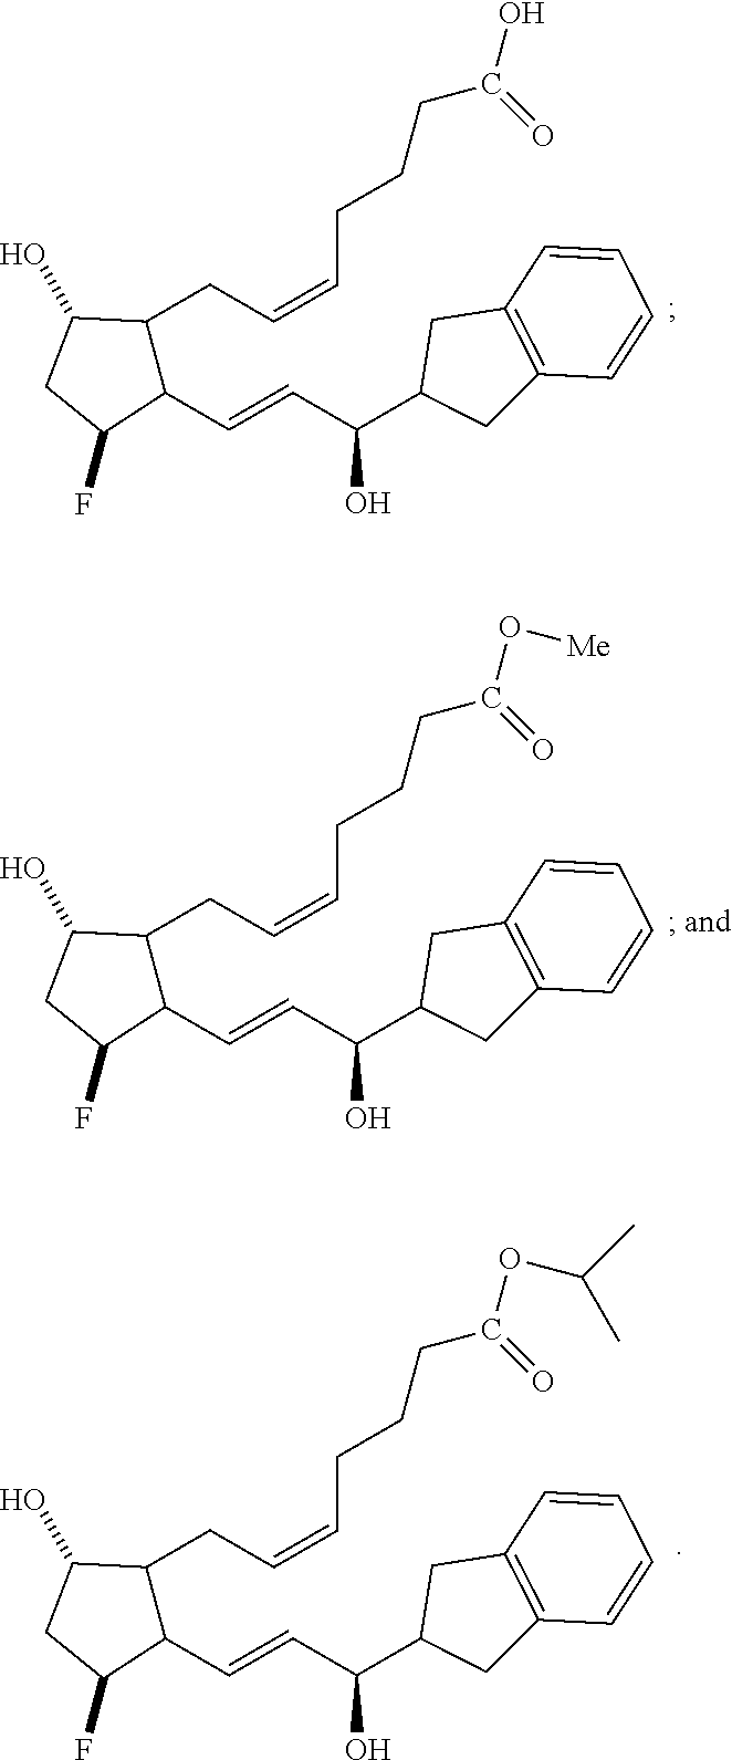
C1(C=CC(C2CC3=C(C2)C=CC=C3)O)C(CC=CCCCC(=O)O)C(O)CC1F.C1(C=CC(C2CC3=C(C2)C=CC=C3)O)C(CC=CCCCC(=O)O[Me])C(O)CC1F.C1(C=CC(C2CC3=C(C2)C=CC=C3)O)C(CC=CCCCC(=O)OC(C)C)C(O)CC1F
